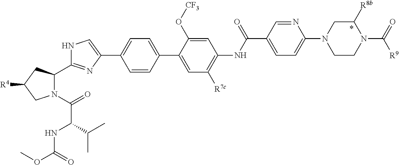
N1(C(=O)C(NC(OC)=O)C(C)C)C(C2=NC(C3=CC=C(C4=CC([R7c])=C(NC(C5=CC=C(N6CCN(C(=O)[R9])C([R8b])C6)N=C5)=O)C=C4O[CF3])C=C3)=CN2)CC([R4])C1
